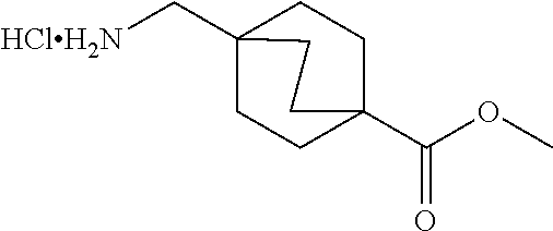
C1CC2(C[HClH2N])CCC1(C(OC)=O)CC2
